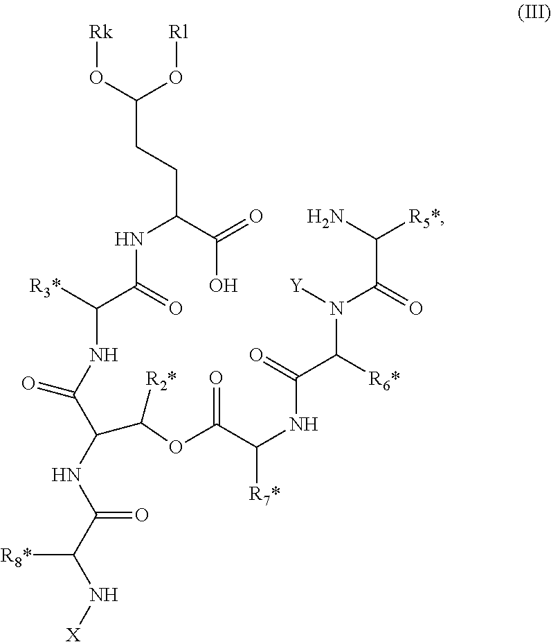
C(C(C(=O)O)NC(C([R3*])NC(=O)C(C(OC(C(NC(C(N([Y])C(=O)C(N)[R5*])[R6*])=O)[R7*])=O)[R2*])NC(C(N[X])[R8*])=O)=O)CC(O[Rk])O[Rl]
